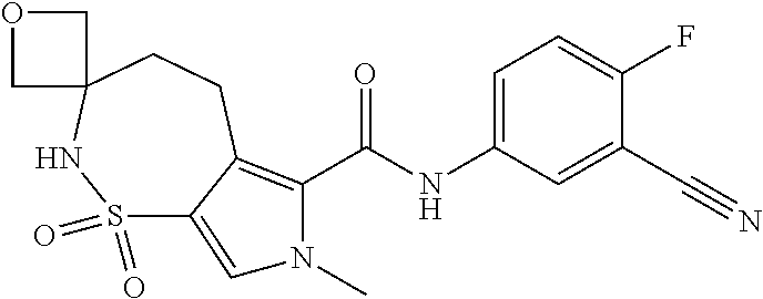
C1=C(NC(C2=C3C(=CN2C)S(=O)(=O)NC2(CC3)COC2)=O)C=C(C#N)C(F)=C1
